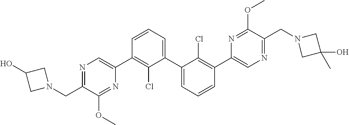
C1C(O)CN1CC1=NC=C(C2=C(Cl)C(C3=CC=CC(C4=CN=C(CN5CC(C)(O)C5)C(OC)=N4)=C3Cl)=CC=C2)N=C1OC
